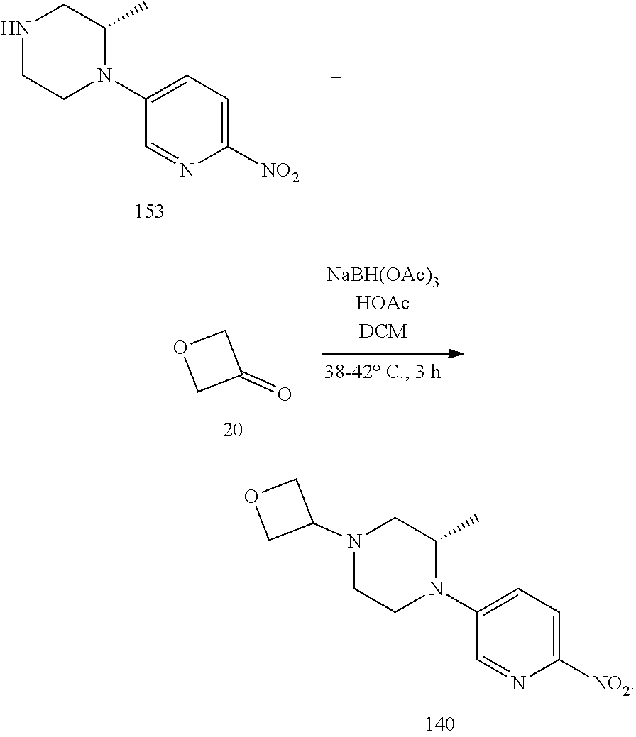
C1(N2C(C)CNCC2)=CC=C([NO2])N=C1.C1(=O)COC1.C1(N2C(C)CN(C3COC3)CC2)=CC=C([NO2])N=C1
